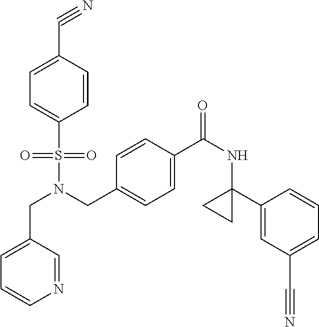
C(N(CC1=CC=C(C(NC2(C3=CC(C#N)=CC=C3)CC2)=O)C=C1)S(=O)(=O)C1=CC=C(C#N)C=C1)C1=CC=CN=C1
